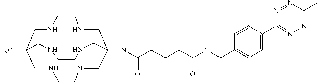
CC12CNCCNCC(NC(CCCC(NCC3=CC=C(C4=NN=C(C)N=N4)C=C3)=O)=O)(CNCCNC1)CNCCNC2
